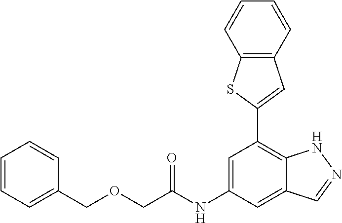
C12=C(C=CC=C1)C=C(C1=C3C(=CC(NC(=O)COCC4=CC=CC=C4)=C1)C=NN3)S2
